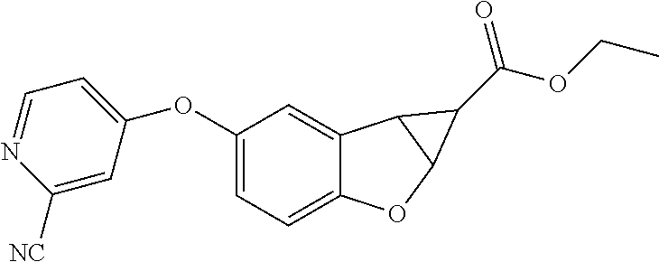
C12=CC=C(OC3=CC=NC([NC])=C3)C=C1C1C(O2)C1C(=O)OCC
